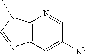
C12=C(C=C([R2])C=N1)N=CN2C
